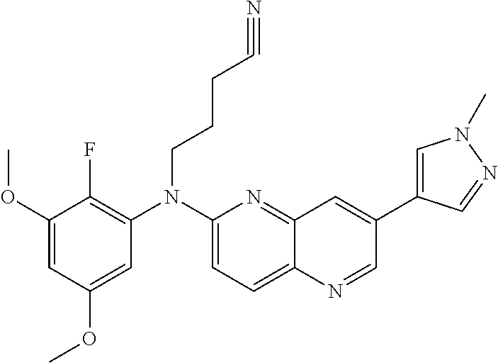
C1=C(OC)C=C(OC)C(F)=C1N(C1=CC=C2C(=N1)C=C(C1=CN(C)N=C1)C=N2)CCCC#N
